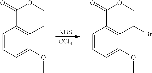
C1=CC=C(OC)C(C)=C1C(OC)=O.[NBS].[CCl4].C1=CC=C(OC)C(CBr)=C1C(OC)=O
